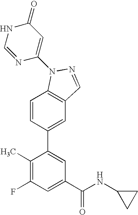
C1=CC(C2=CC(C(NC3CC3)=O)=CC(F)=C2C)=CC2=C1N(C1=CC(=O)NC=N1)N=C2
